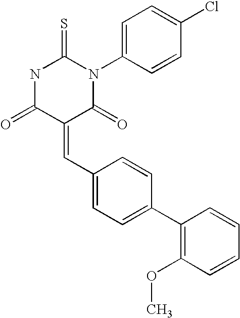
N1C(=O)C(=CC2=CC=C(C3=C(OC)C=CC=C3)C=C2)C(=O)N(C2=CC=C(Cl)C=C2)C1=S
